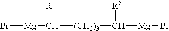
Br[Mg]C([(CH2)3]C([Mg]Br)[R2])[R1]
